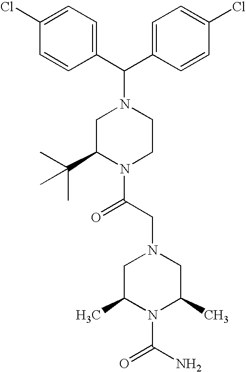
C1=C(Cl)C=CC(C(C2=CC=C(Cl)C=C2)N2CC(C(C)(C)C)N(C(CN3CC(C)N(C(N)=O)C(C)C3)=O)CC2)=C1
